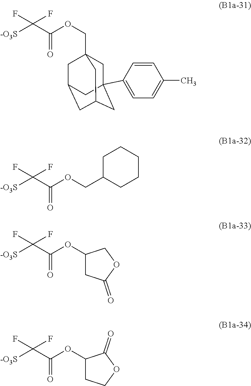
[-O3S]C(C(OCC12CC3(C4=CC=C(C)C=C4)CC(CC(C1)C3)C2)=O)(F)F.C1C(COC(C([-O3S])(F)F)=O)CCCC1.[-O3S]C(C(OC1CC(=O)OC1)=O)(F)F.[-O3S]C(C(OC1CCOC1=O)=O)(F)F
